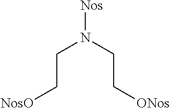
C(N(CC[ONos])[Nos])C[NosO]
